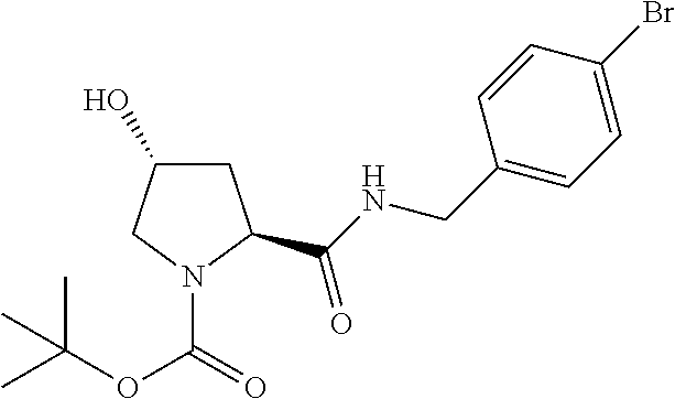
C1C(O)CN(C(=O)OC(C)(C)C)C1C(NCC1=CC=C(Br)C=C1)=O
